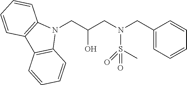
N1(CC(CN(CC2=CC=CC=C2)S(C)(=O)=O)O)C2=C(C3=C1C=CC=C3)C=CC=C2
